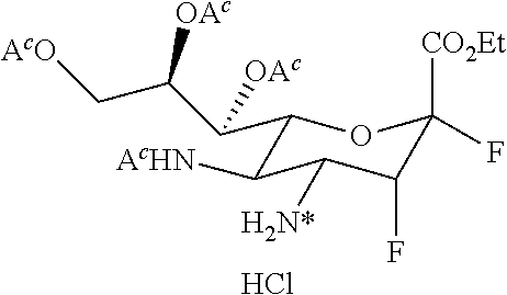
Cl.C1(C(C(C[AcO])[OAc])[OAc])C([AcHN])C([H2N*])C(F)C([CO2Et])(F)O1
